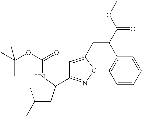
CC(OC(=O)NC(CC(C)C)C1=NOC(CC(C2=CC=CC=C2)C(OC)=O)=C1)(C)C
